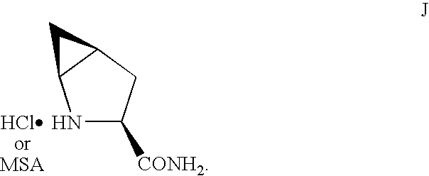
N1C([CONH2])CC2C1C2.[HClor MSA]
